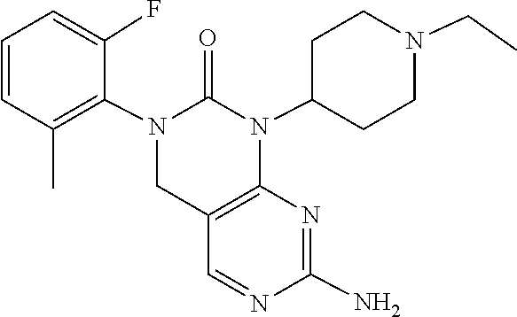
N1=CC2=C(N=C1N)N(C1CCN(CC)CC1)C(=O)N(C1=C(C)C=CC=C1F)C2
